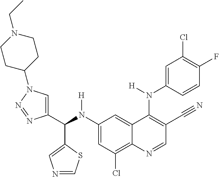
C1(N(C(C2=CN(C3CCN(CC)CC3)N=N2)C2=CN=CS2)[H])=CC(Cl)=C2C(=C1)C(N(C1=CC(Cl)=C(F)C=C1)[H])=C(C#N)C=N2
